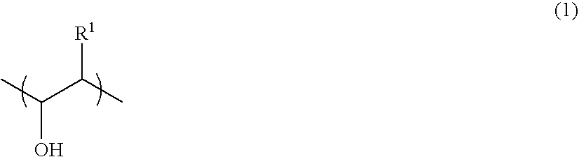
C(C(C)[R1])(C)O
